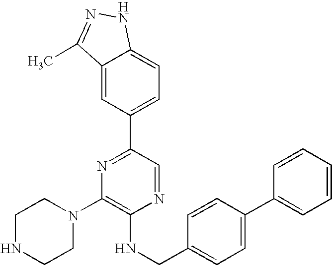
C1(N2CCNCC2)=C(NCC2=CC=C(C3=CC=CC=C3)C=C2)N=CC(C2=CC=C3C(=C2)C(C)=NN3)=N1
